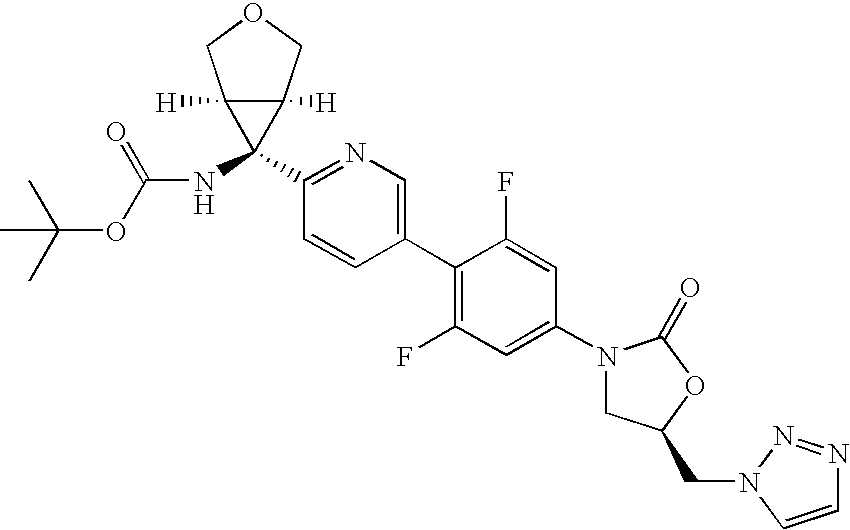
C1(N2CC(CN3C=CN=N3)OC2=O)=CC(F)=C(C2=CN=C(C3(NC(OC(C)(C)C)=O)C4([H])C3([H])COC4)C=C2)C(F)=C1
